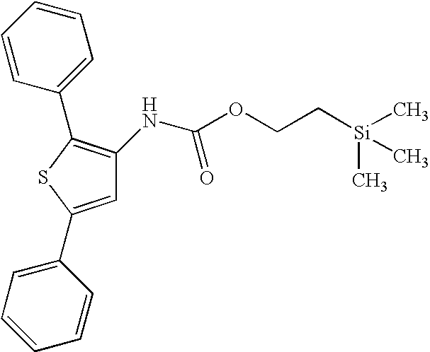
C1=C(C2=CC=CC=C2)SC(C2=CC=CC=C2)=C1NC(=O)OCC[Si](C)(C)C
